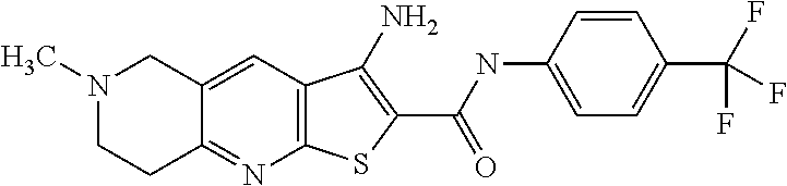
C12=C(C=C3C(=N1)CCN(C)C3)C(N)=C(C(=O)NC1=CC=C(C(F)(F)F)C=C1)S2
